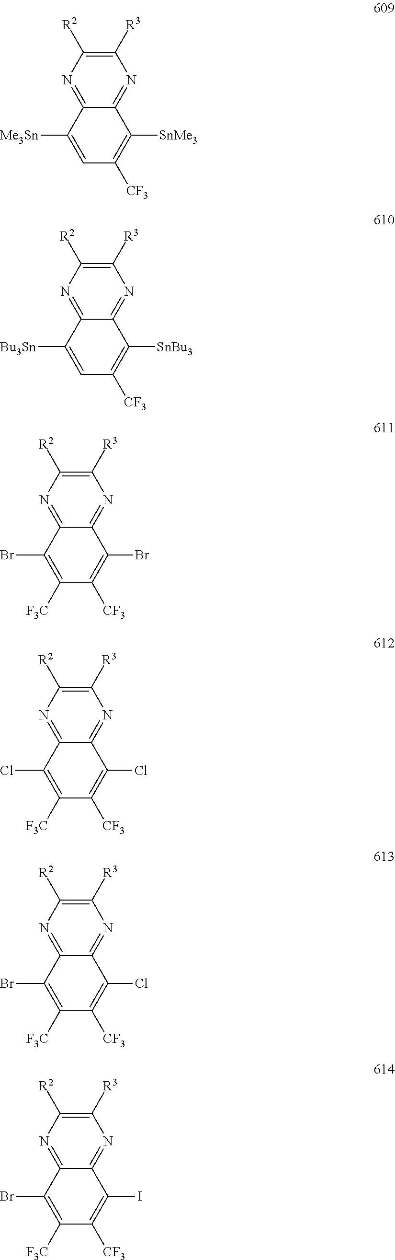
C1([R3])=C([R2])N=C2C(=N1)C([SnMe3])=C([CF3])C=C2[Me3Sn].C1([R3])=C([R2])N=C2C(=N1)C([SnBu3])=C([CF3])C=C2[Bu3Sn].C1([R3])=C([R2])N=C2C(=N1)C(Br)=C([CF3])C([F3C])=C2Br.C1([R3])=C([R2])N=C2C(=N1)C(Cl)=C([CF3])C([F3C])=C2Cl.C1([R3])=C([R2])N=C2C(=N1)C(Cl)=C([CF3])C([F3C])=C2Br.C1([R3])=C([R2])N=C2C(=N1)C(I)=C([CF3])C([F3C])=C2Br
